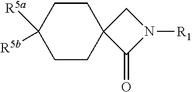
C1([R5a])([R5b])CCC2(CC1)C(=O)N([R1])C2
